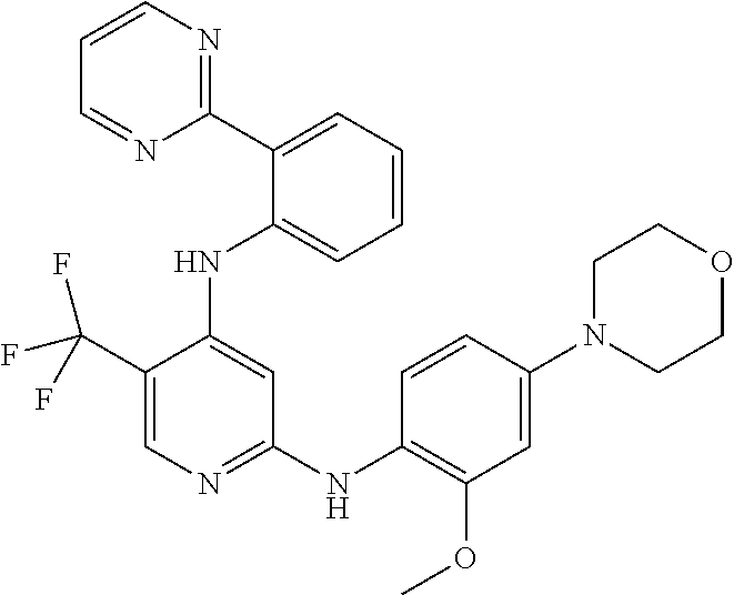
C1(C(F)(F)F)=CN=C(NC2=C(OC)C=C(N3CCOCC3)C=C2)C=C1NC1=CC=CC=C1C1=NC=CC=N1
